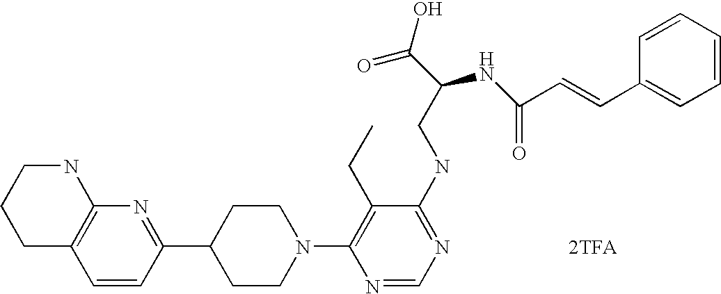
C1=CC(C2CCN(C3=C(CC)C(NCC(C(O)=O)NC(=O)C=CC4=CC=CC=C4)=NC=N3)CC2)=NC2=C1CCCN2.[2TFA]
